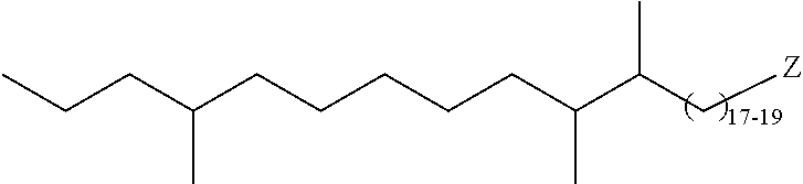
C(CCCCCC(C(C[Z])C)C)(CCC)C
